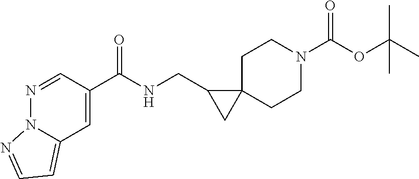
C1(C(NCC2CC23CCN(C(OC(C)(C)C)=O)CC3)=O)=CC2=CC=NN2N=C1
